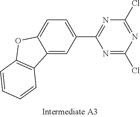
N1=C(C2=CC=C3C(=C2)C2=C(O3)C=CC=C2)N=C(Cl)N=C1Cl
